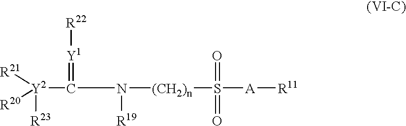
C(N([(CH2)n]S(=O)(=O)[A][R11])[R19])(=[Y1][R22])[Y2]([R23])([R21])[R20]
